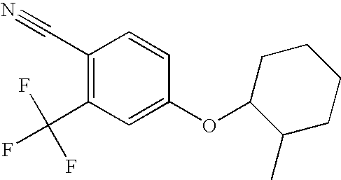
C1(C#N)=C(C(F)(F)F)C=C(OC2C(C)CCCC2)C=C1
